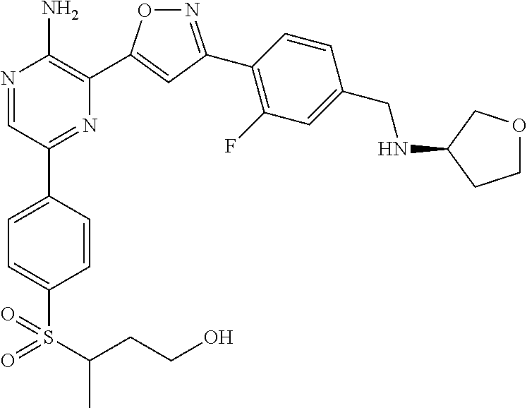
N1=C(C2=C(F)C=C(CNC3CCOC3)C=C2)C=C(C2=C(N)N=CC(C3=CC=C(S(=O)(=O)C(CCO)C)C=C3)=N2)O1
